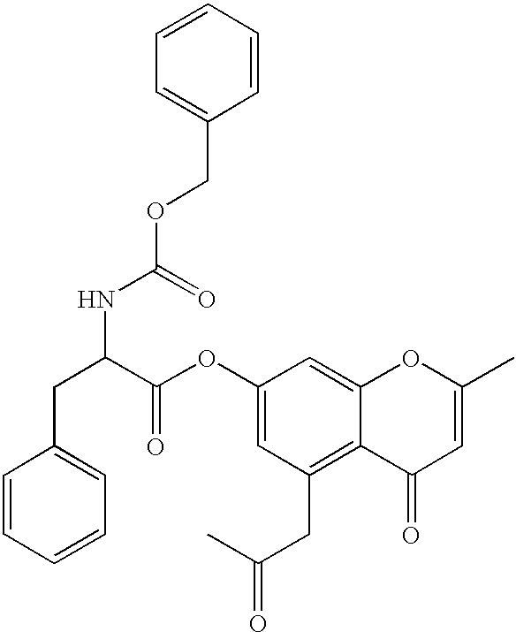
C1=CC=CC=C1CC(C(=O)OC1=CC(CC(C)=O)=C2C(=C1)OC(C)=CC2=O)NC(=O)OCC1=CC=CC=C1
